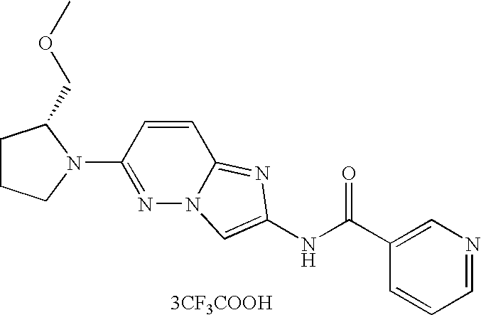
[3CF3COOH].C1=CC=NC=C1C(NC1=CN2N=C(N3C(COC)CCC3)C=CC2=N1)=O
